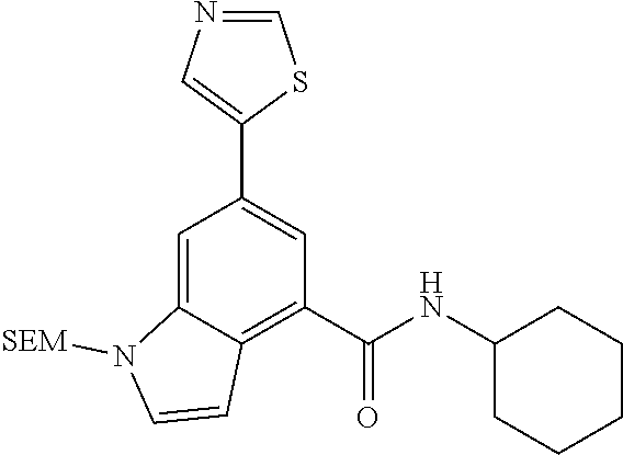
C1=C2C(=C(C(NC3CCCCC3)=O)C=C1C1=CN=CS1)C=CN2[SEM]
